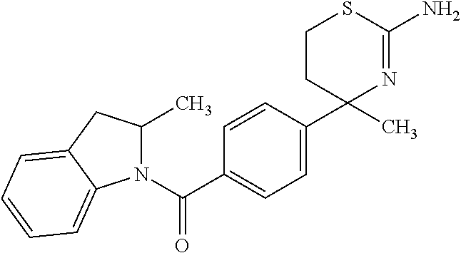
C1=C(C2(C)N=C(N)SCC2)C=CC(C(N2C(C)CC3=CC=CC=C23)=O)=C1
